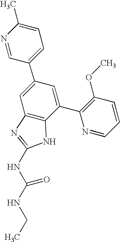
N1=CC(C2=CC3=C(C(C4=C(OC)C=CC=N4)=C2)NC(NC(NCC)=O)=N3)=CC=C1C
